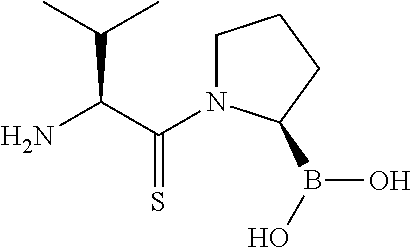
C(C(N)C(C)C)(=S)N1CCCC1B(O)O
